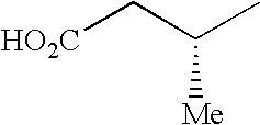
[HO2C]CC(C)[Me]
